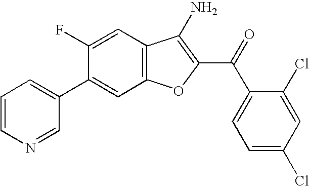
C12=C(C=C(F)C(C3=CC=CN=C3)=C1)C(N)=C(C(C1=CC=C(Cl)C=C1Cl)=O)O2
